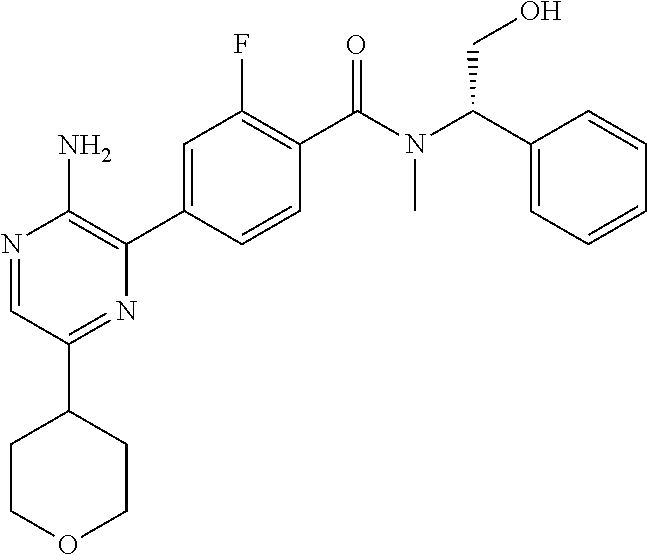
N1=CC(C2CCOCC2)=NC(C2=CC(F)=C(C(N(C(C3=CC=CC=C3)CO)C)=O)C=C2)=C1N
